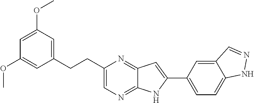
C1=C(OC)C=C(CCC2=CN=C3C(=N2)C=C(C2=CC=C4C(=C2)C=NN4)N3)C=C1OC
